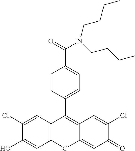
C12=C(C=C(Cl)C(O)=C1)C(C1=CC=C(C(=O)N(CCCC)CCCC)C=C1)=C1C(=CC(=O)C(Cl)=C1)O2
